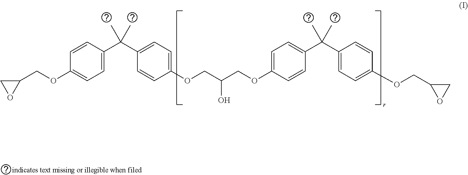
C1=C(C(C2=CC=C(OCC(COC3=CC=C(C(C4=CC=C(OCC5OC5)C=C4)(C)C)C=C3)O)C=C2)(C)C)C=CC(OCC2CO2)=C1
